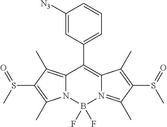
C12=C(C)C(S(C)=O)=C(C)N1B(F)(F)N1=C(C)C(S(=O)C)=C(C)C1=C2C1=CC=CC([N3])=C1
